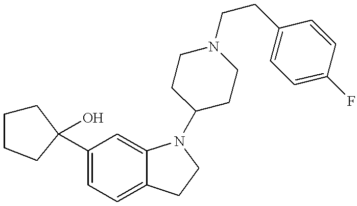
C1CCCC1(O)C1=CC=C2C(=C1)N(C1CCN(CCC3=CC=C(F)C=C3)CC1)CC2
